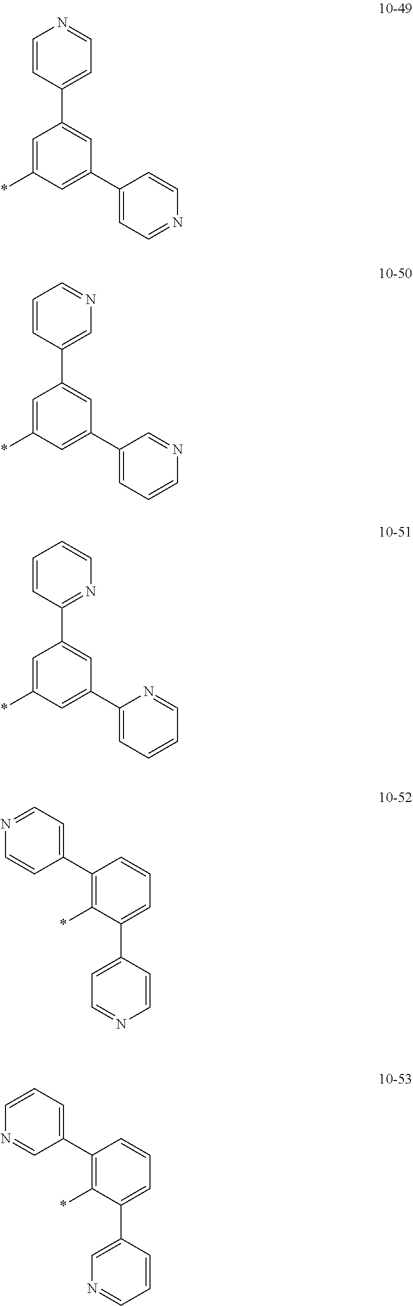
C1=C(*)C=C(C2=CC=NC=C2)C=C1C1=CC=NC=C1.C1=C(*)C=C(C2=CC=CN=C2)C=C1C1=CN=CC=C1.C1=C(*)C=C(C2=CC=CC=N2)C=C1C1=NC=CC=C1.C1(C2=CC=NC=C2)=C(*)C(C2=CC=NC=C2)=CC=C1.C1(C2=CC=CN=C2)=C(*)C(C2=CN=CC=C2)=CC=C1
